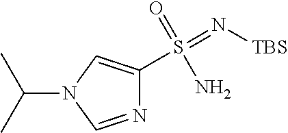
C(N1C=NC(S(=N[TBS])(=O)N)=C1)(C)C
